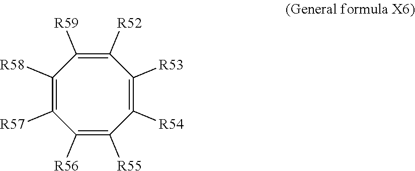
C1([R52])=C([R59])C([R58])=C([R57])C([R56])=C([R55])C([R54])=C1[R53]
